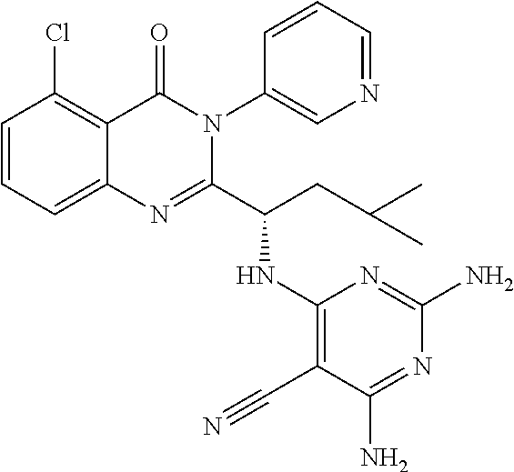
C1=CC=C2C(=C1Cl)C(=O)N(C1=CN=CC=C1)C(C(CC(C)C)NC1=C(C#N)C(N)=NC(N)=N1)=N2
